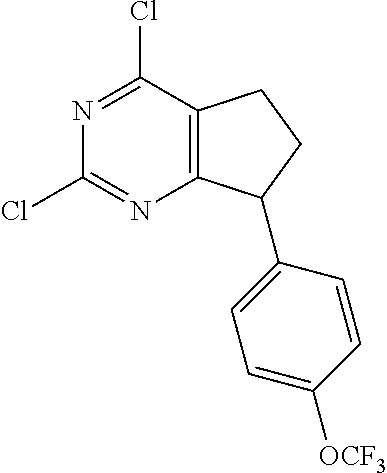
C12=C(C(Cl)=NC(Cl)=N1)CCC2C1=CC=C([OCF3])C=C1
